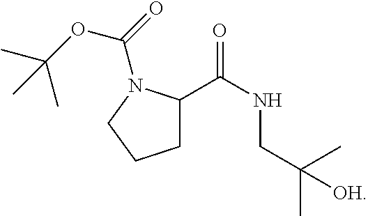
C1C(C(NCC(C)(C)[OH])=O)N(C(=O)OC(C)(C)C)CC1
